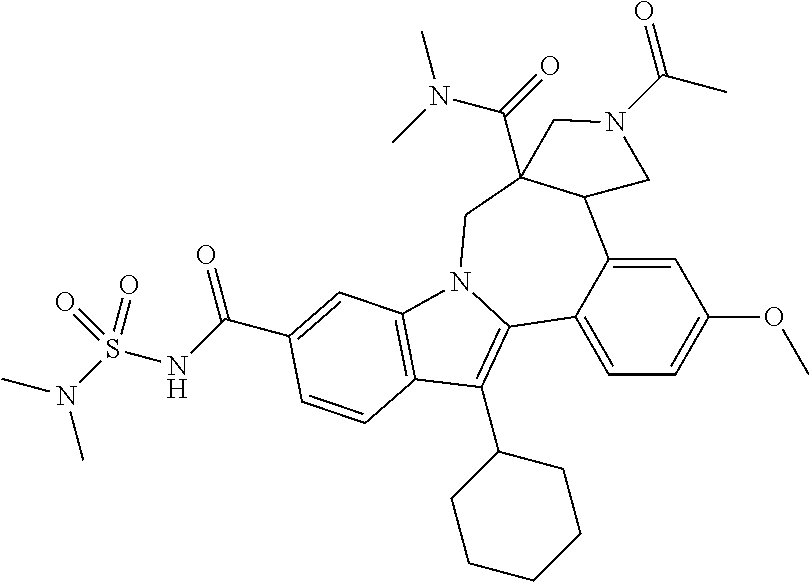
C1=C2C(=CC=C1OC)C1=C(C3CCCCC3)C3=C(N1CC1(C(=O)N(C)C)C2CN(C(C)=O)C1)C=C(C(NS(N(C)C)(=O)=O)=O)C=C3
